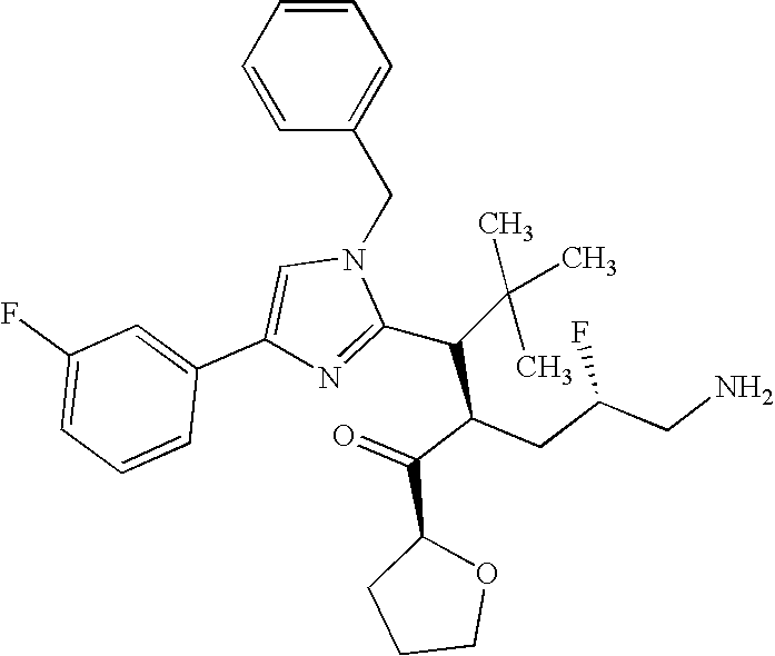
C1=CC=CC(CN2C=C(C3=CC(F)=CC=C3)N=C2C(C(C(=O)C2CCCO2)CC(CN)F)C(C)(C)C)=C1
